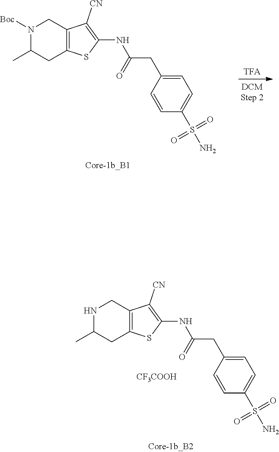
N1([Boc])C(C)CC2=C(C1)C([CN])=C(NC(CC1=CC=C(S(N)(=O)=O)C=C1)=O)S2.N1C(C)CC2=C(C1)C([CN])=C(NC(CC1=CC=C(S(N)(=O)=O)C=C1)=O)S2.[CF3COOH]
